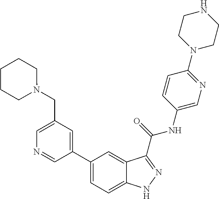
C1(CN2CCCCC2)=CN=CC(C2=CC=C3C(=C2)C(C(NC2=CN=C(N4CCNCC4)C=C2)=O)=NN3)=C1
